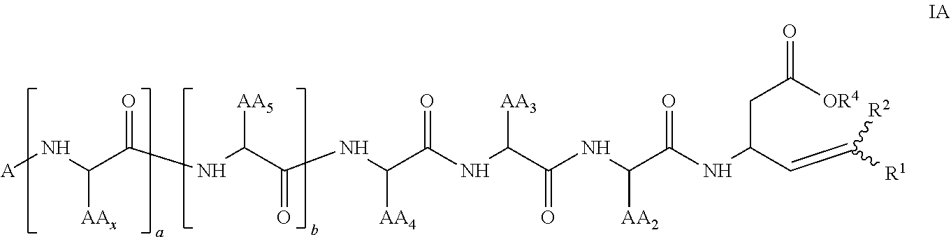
[A]NC([AAx])C(=O)NC([AA5])C(=O)NC([AA4])C(=O)NC([AA3])C(=O)NC([AA2])C(=O)NC(C=C([R2])[R1])CC(=O)[OR4]
